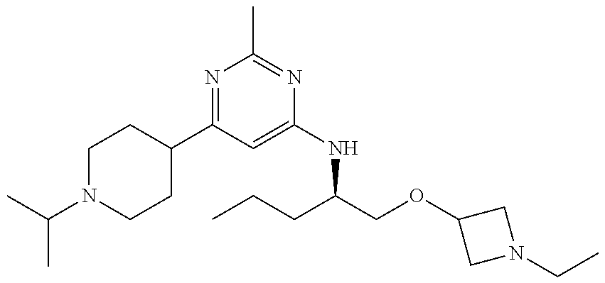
CC(N1CCC(C2=NC(C)=NC(NC(COC3CN(CC)C3)CCC)=C2)CC1)C
